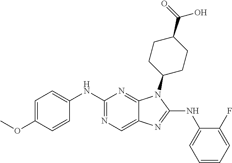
C1(NC2=CC=CC=C2F)=NC2=CN=C(NC3=CC=C(OC)C=C3)N=C2N1C1CCC(C(=O)O)CC1
